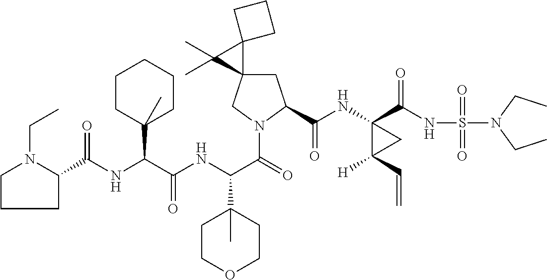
C1C2(CN(C(C(NC(C(NC(=O)C3CCCN3CC)C3(C)CCCCC3)=O)C3(C)CCOCC3)=O)C1C(NC1(C(NS(N(CC)CC)(=O)=O)=O)C([H])(C=C)C1)=O)C1(C2(C)C)CCC1
